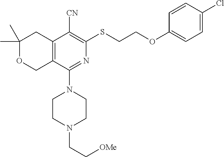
C1(C)(C)OCC2=C(C1)C([CN])=C(SCCOC1=CC=C(Cl)C=C1)N=C2N1CCN(CC[OMe])CC1
